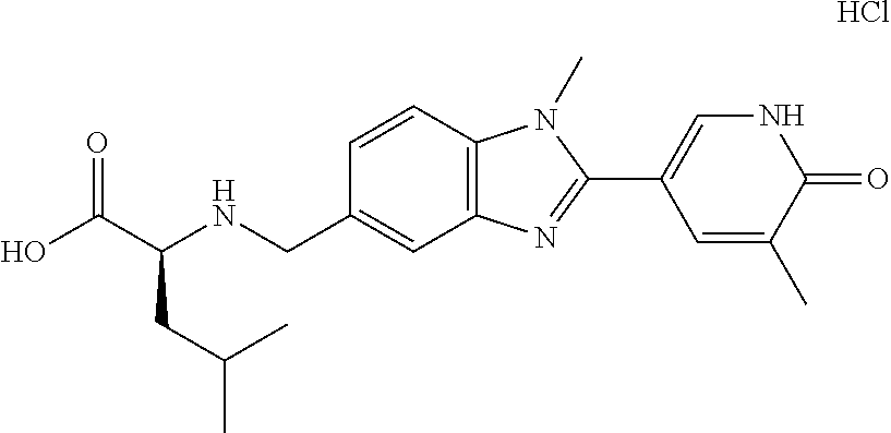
C1=CC2=C(C=C1CNC(C(O)=O)CC(C)C)N=C(C1=CNC(=O)C(C)=C1)N2C.Cl
